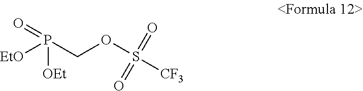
P(COS(=O)(=O)[CF3])([OEt])(=O)[EtO]
